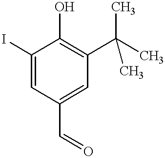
C1(I)=CC(C=O)=CC(C(C)(C)C)=C1O
